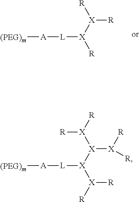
[A]([L][X]([R])[X]([R])[R])[(PEG)m].[A]([L][X]([X]([R])[R])[X]([X]([R])[R])[X]([R])[R])[(PEG)m]
